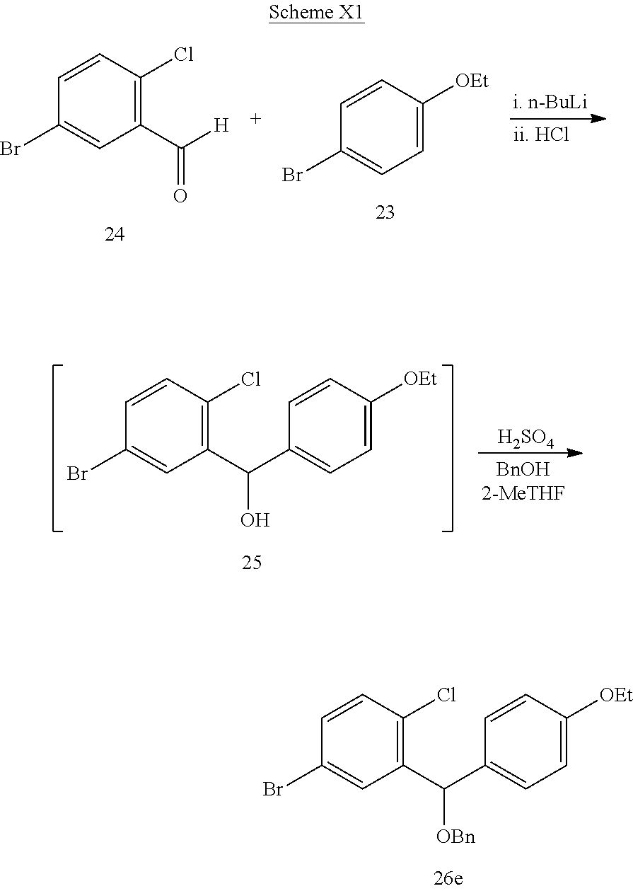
C1=CC(Br)=CC=C1[OEt].C1=CC(Br)=CC(C([H])=O)=C1Cl.C1=CC(Br)=CC(C(C2=CC=C([OEt])C=C2)O)=C1Cl.[H2SO4].C1=CC(Br)=CC(C(C2=CC=C([OEt])C=C2)[OBn])=C1Cl
